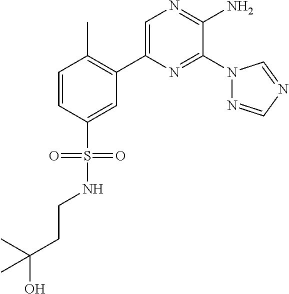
C1(C2=C(C)C=CC(S(=O)(=O)NCCC(O)(C)C)=C2)=CN=C(N)C(N2N=CN=C2)=N1
